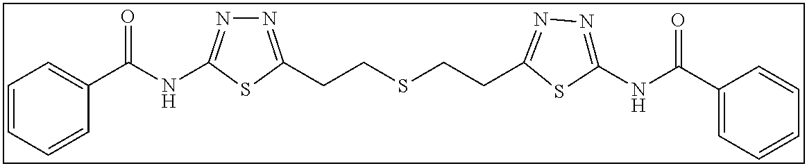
C1(C(NC2=NN=C(CCSCCC3=NN=C(NC(C4=CC=CC=C4)=O)S3)S2)=O)=CC=CC=C1
